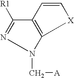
N1(C[A])C2=C(C([R1])=N1)C=C[X]2
